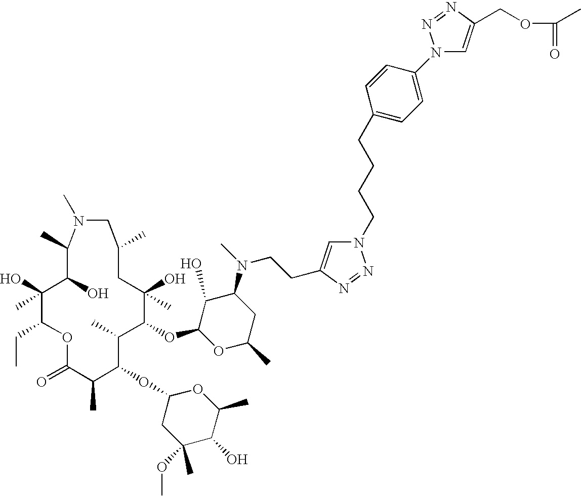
O1C(=O)C(C)C(OC2CC(OC)(C)C(O)C(C)O2)C(C)C(OC2OC(C)CC(N(CCC3=CN(CCCCC4=CC=C(N5C=C(COC(C)=O)N=N5)C=C4)N=N3)C)C2O)C(O)(C)CC(C)CN(C)C(C)C(O)C(O)(C)C1CC
